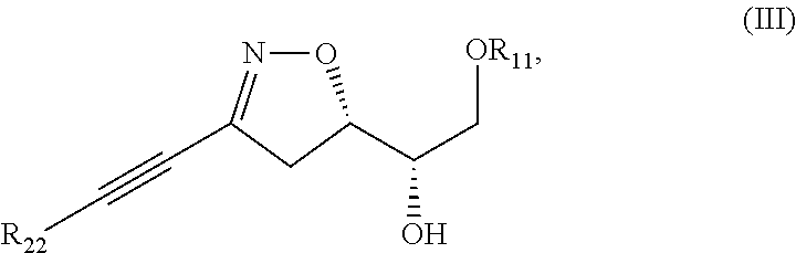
O1N=C(C#C[R22])CC1C(C[OR11])O
